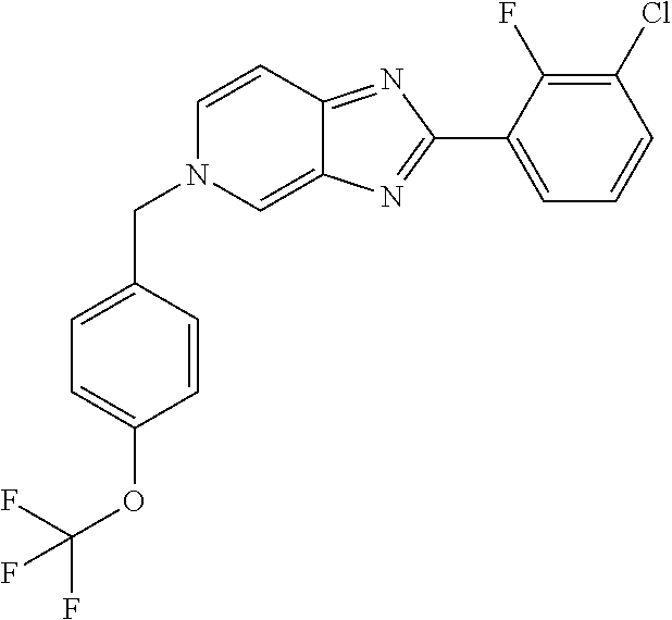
C1(C2=NC3=CN(CC4=CC=C(OC(F)(F)F)C=C4)C=CC3=N2)=CC=CC(Cl)=C1F
